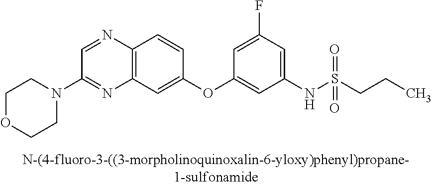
C12=C(C=C(OC3=CC(NS(CCC)(=O)=O)=CC(F)=C3)C=C1)N=C(N1CCOCC1)C=N2
